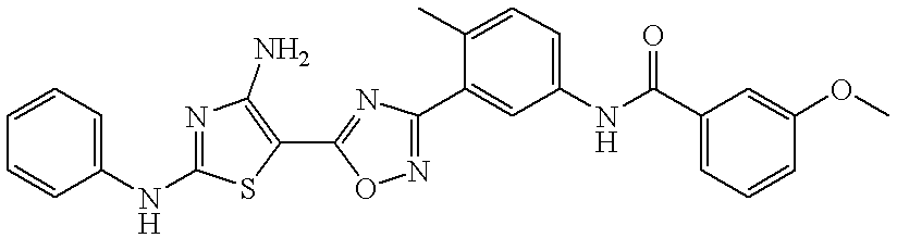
C1=CC(NC2=NC(N)=C(C3=NC(C4=CC(NC(C5=CC=CC(OC)=C5)=O)=CC=C4C)=NO3)S2)=CC=C1
